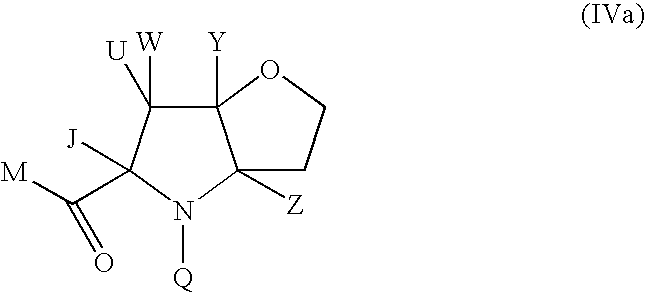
C12([Y])C([W])([U])C([J])(C([M])=O)N([Q])C1([Z])CCO2
